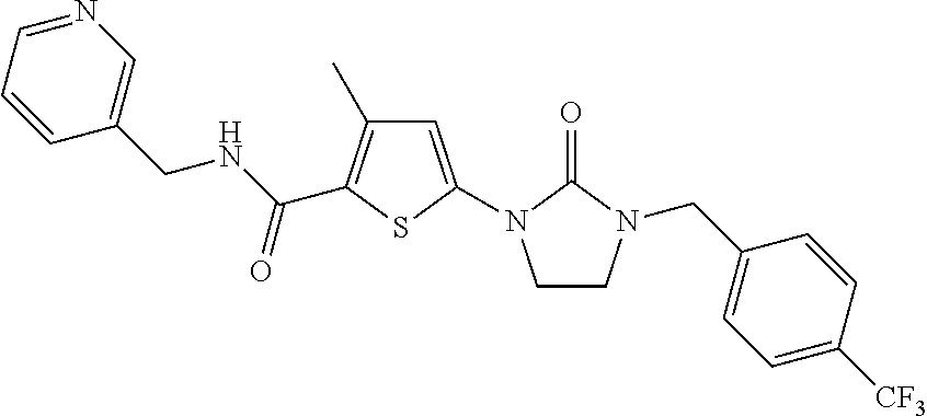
C1=C(N2CCN(CC3=CC=C([CF3])C=C3)C2=O)SC(C(NCC2=CN=CC=C2)=O)=C1C
